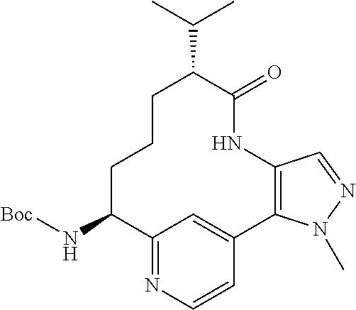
C1C(N[Boc])C2=NC=CC(=C2)C2=C(C=NN2C)NC(=O)C(C(C)C)CC1
